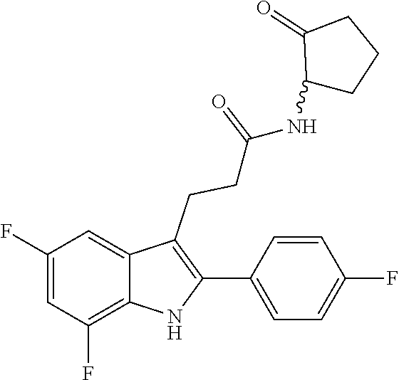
C1(C2=C(CCC(=O)NC3CCCC3=O)C3=CC(F)=CC(F)=C3N2)=CC=C(F)C=C1
